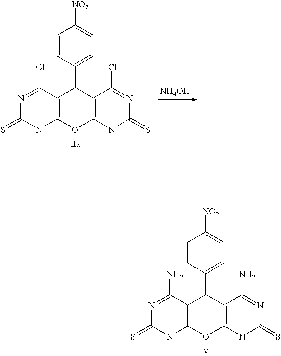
C1=CC(C2C3=C(NC(=S)N=C3N)OC3=C2C(N)=NC(=S)N3)=CC=C1[NO2].[V].[NH4OH].C1=CC(C2C3=C(NC(=S)N=C3Cl)OC3=C2C(Cl)=NC(=S)N3)=CC=C1[NO2]
